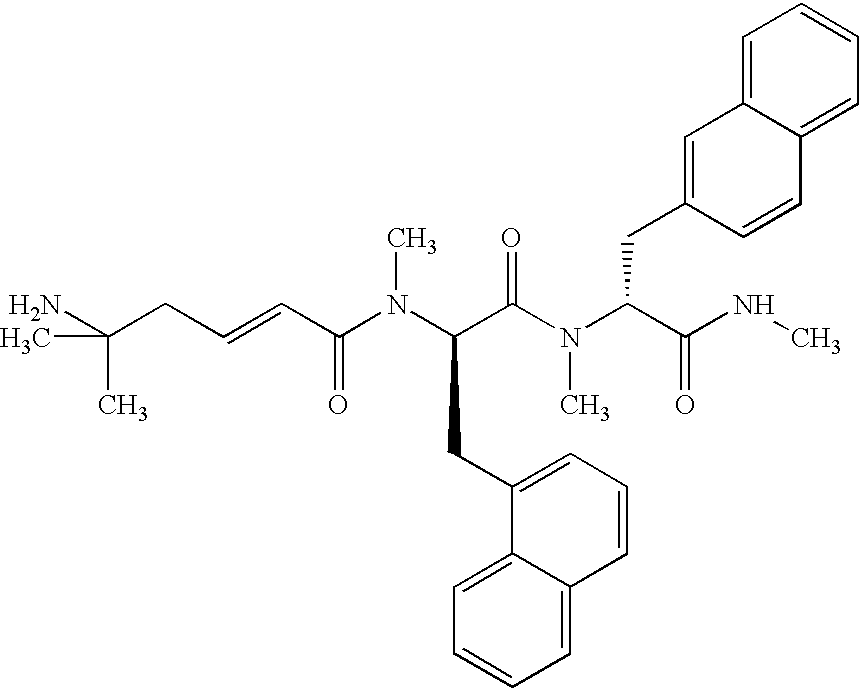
NC(CC=CC(N(C(C(N(C(C(NC)=O)CC1=CC2=CC=CC=C2C=C1)C)=O)CC1=CC=CC2=CC=CC=C12)C)=O)(C)C
